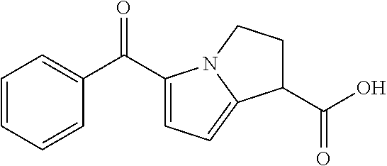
C1=CC=CC(C(=O)C2=CC=C3N2CCC3C(=O)O)=C1
